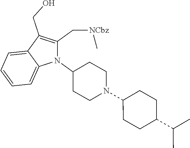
N1(C2CCN(C3CCC(C(C)C)CC3)CC2)C(C[NCbz]C)=C(CO)C2=CC=CC=C12
